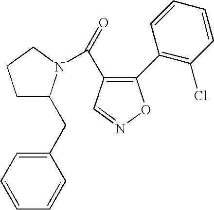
O=C(C1=C(C2=C(Cl)C=CC=C2)ON=C1)N1C(CC2=CC=CC=C2)CCC1
